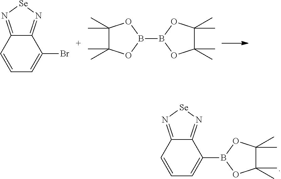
C1(C)(C)C(C)(C)OB(B2OC(C)(C)C(C)(C)O2)O1.C1=CC2=N[Se]N=C2C(Br)=C1.C1=CC2=N[Se]N=C2C(B2OC(C)(C)C(C)(C)O2)=C1
